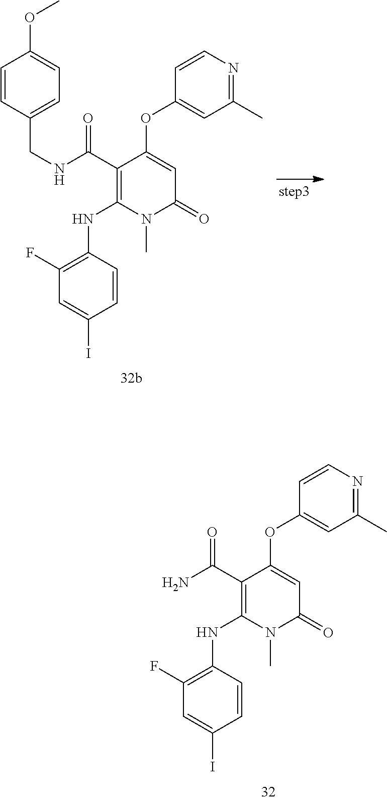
C1(C(NCC2=CC=C(OC)C=C2)=O)=C(NC2=C(F)C=C(I)C=C2)N(C)C(=O)C=C1OC1=CC(C)=NC=C1.C1(C(N)=O)=C(NC2=C(F)C=C(I)C=C2)N(C)C(=O)C=C1OC1=CC(C)=NC=C1
